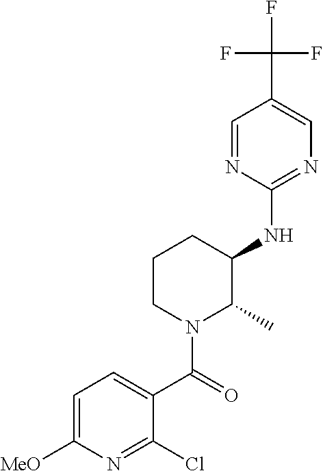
C1=C([MeO])N=C(Cl)C(C(=O)N2C(C)C(NC3=NC=C(C(F)(F)F)C=N3)CCC2)=C1
